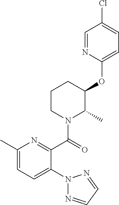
C1CN(C(=O)C2=NC(C)=CC=C2N2N=CC=N2)C(C)C(OC2=CC=C(Cl)C=N2)C1
